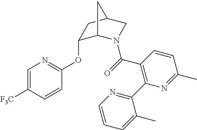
C1(OC2=NC=C([F3C])C=C2)C2N(C(=O)C3=C(C4=NC=CC=C4C)N=C(C)C=C3)CC(C1)C2
